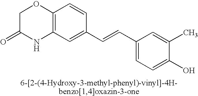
C1C(=O)NC2=C(O1)C=CC(C=CC1=CC=C(O)C(C)=C1)=C2
